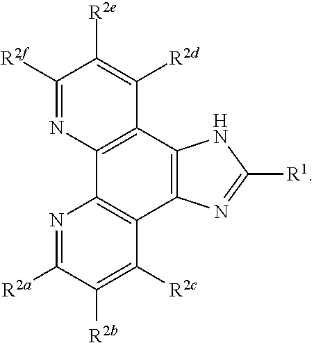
C1([R2f])=NC2=C(C([R2d])=C1[R2e])C1=C(C3=C2N=C([R2a])C([R2b])=C3[R2c])N=C([R1])N1
